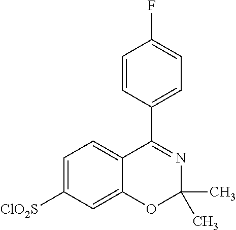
C1=C([ClO2S])C=C2C(=C1)C(C1=CC=C(F)C=C1)=NC(C)(C)O2
